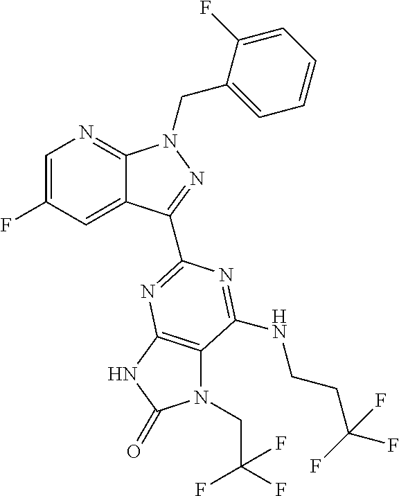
C1=C(F)C=C2C(=N1)N(CC1=CC=CC=C1F)N=C2C1=NC2=C(N(CC(F)(F)F)C(=O)N2)C(NCCC(F)(F)F)=N1
